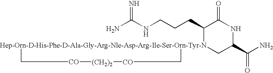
NC(NCCCC1[Hep-Orn-D-His-Phe-D-Ala-Gly-Arg-Nle-Asp-Arg-Ile-Ser-Orn-Tyr-N]2(CC(C(N)=O)NC1=O)C[CO][(CH2)2][CO]C2)=N
